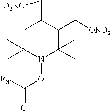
O(C(=O)[R3])N1C(C)(C)CC(C[O2NO])C(C[ONO2])C1(C)C
